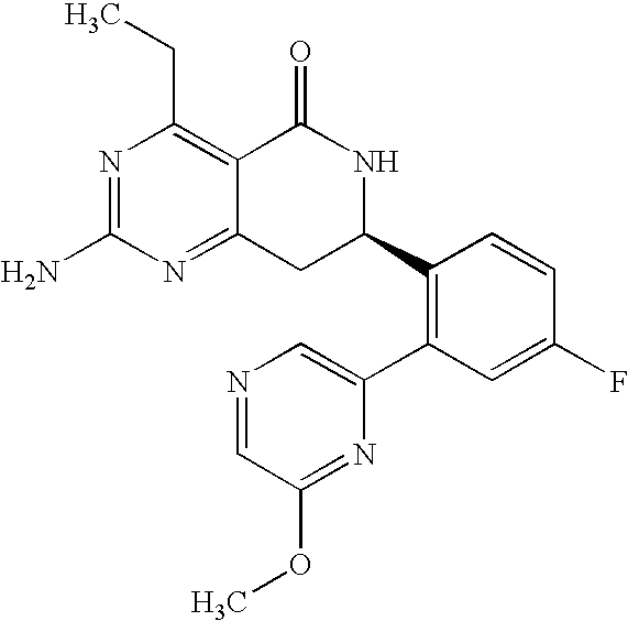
C12=NC(N)=NC(CC)=C1C(=O)NC(C1=C(C3=CN=CC(OC)=N3)C=C(F)C=C1)C2
